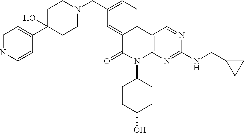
C1=NC=CC(C2(O)CCN(CC3=CC=C4C(=C3)C(=O)N(C3CCC(O)CC3)C3=C4C=NC(NCC4CC4)=N3)CC2)=C1
